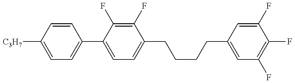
C1=C([C3H7])C=CC(C2=CC=C(CCCCC3=CC(F)=C(F)C(F)=C3)C(F)=C2F)=C1
